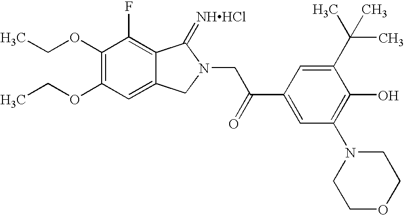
CCOC1=C(OCC)C=C2C(=C1F)C(=[NHHCl])N(CC(C1=CC(N3CCOCC3)=C(O)C(C(C)(C)C)=C1)=O)C2
